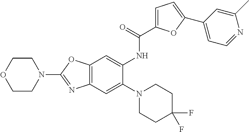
C12=C(OC(N3CCOCC3)=N1)C=C(NC(=O)C1=CC=C(C3=CC=NC(C)=C3)O1)C(N1CCC(F)(F)CC1)=C2
